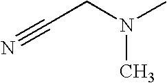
N#CCN(C)C
